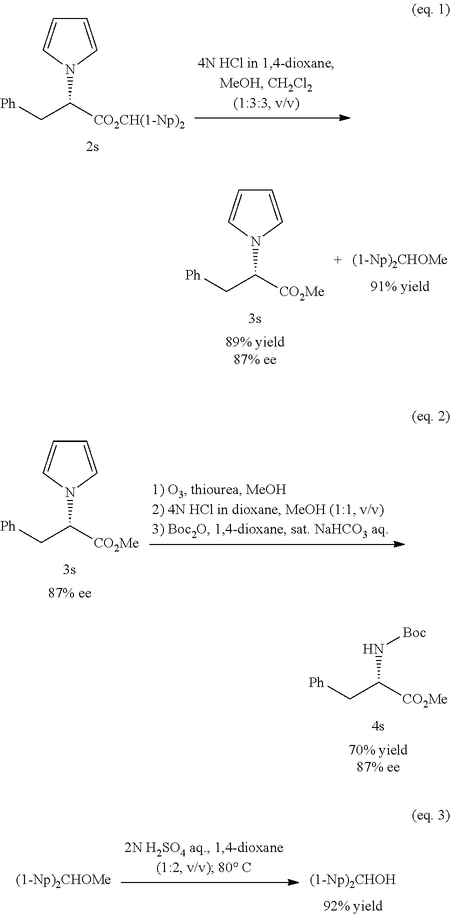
C1=CN(C([CO2CH(1-Np)2])C[Ph])C=C1.C1=CN(C([CO2Me])C[Ph])C=C1.C1=CN(C([CO2Me])C[Ph])C=C1.[Ph]CC([CO2Me])N[Boc]
